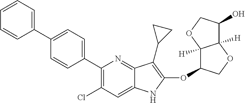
C1(C2=CC=C(C3=CC=CC=C3)C=C2)=C(Cl)C=C2C(=N1)C(C1CC1)=C(OC1C3([H])C([H])(OC1)C(O)CO3)N2
